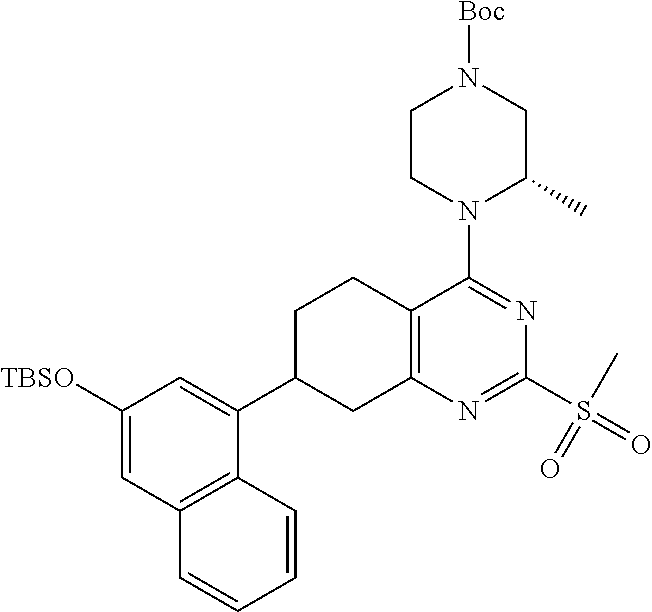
C12=C(C=CC=C1)C(C1CC3=C(CC1)C(N1C(C)CN([Boc])CC1)=NC(S(=O)(=O)C)=N3)=CC([TBSO])=C2
